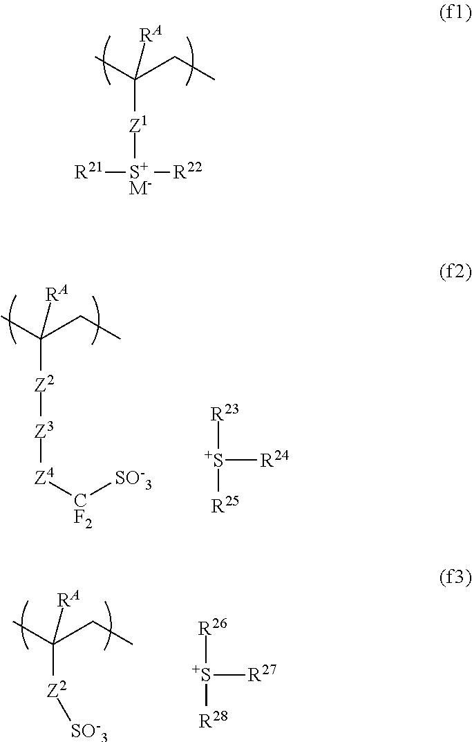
CC(CC)([RA])[Z1][S+M-]([R21])[R22].CC(CC)([RA])[Z2][Z3][Z4][CF2][SO-3].[R23][S+]([R24])[R25].CC(CC)([RA])[Z2][SO-3].[R26][S+]([R27])[R28]
